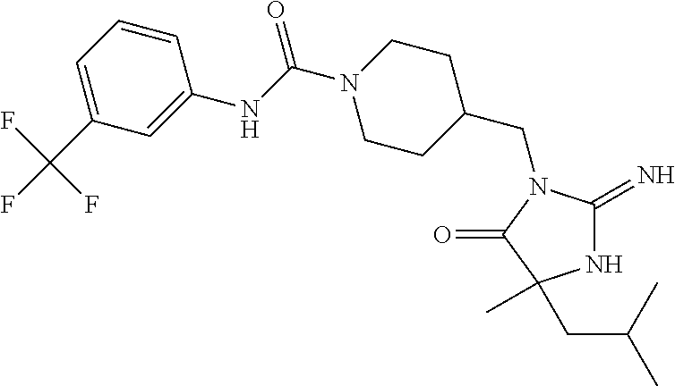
C1C(CN2C(=N)NC(C)(CC(C)C)C2=O)CCN(C(NC2=CC(C(F)(F)F)=CC=C2)=O)C1
